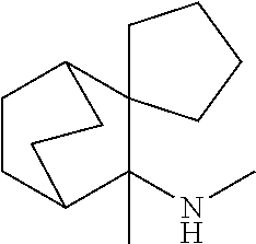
C1(NC)(C)C2CCC(CC2)C12CCCC2
